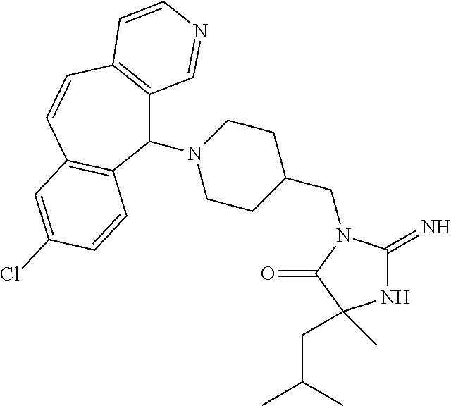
C1CC(CN2C(=N)NC(CC(C)C)(C)C2=O)CCN1C1C2=C(C=CC3=C1C=CC(Cl)=C3)C=CN=C2
